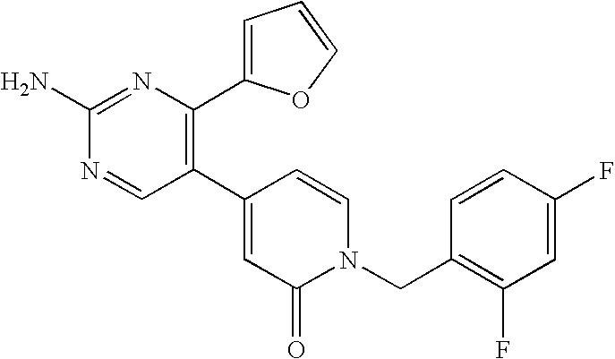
C1(C2=C(C3=CC=CO3)N=C(N)N=C2)=CC(=O)N(CC2=C(F)C=C(F)C=C2)C=C1
